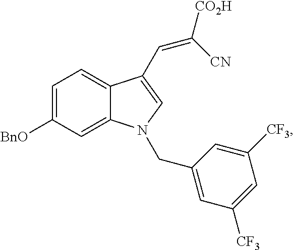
C1=C([BnO])C=C2C(=C1)C(C=C([CO2H])[CN])=CN2CC1=CC([CF3])=CC([CF3])=C1
